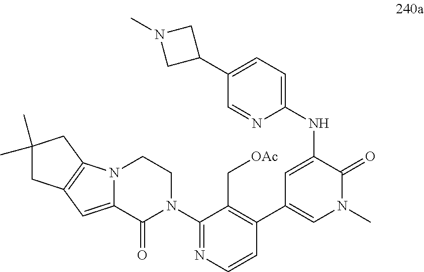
C1(N2CCN3C(=CC4=C3CC(C)(C)C4)C2=O)=NC=CC(C2=CN(C)C(=O)C(NC3=CC=C(C4CN(C)C4)C=N3)=C2)=C1C[OAc]
